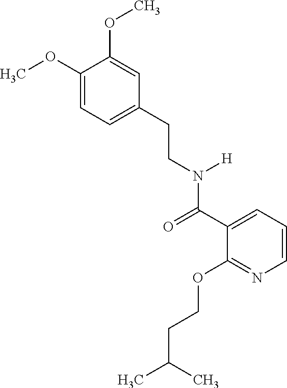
COC1=CC=C(CCN(C(C2=CC=CN=C2OCCC(C)C)=O)[H])C=C1OC
